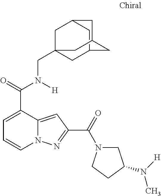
C1=C(C(=O)N([H])CC23CC4CC(C2)CC(C4)C3)C2=CC(C(=O)N3CC(N([H])C)CC3)=NN2C=C1
